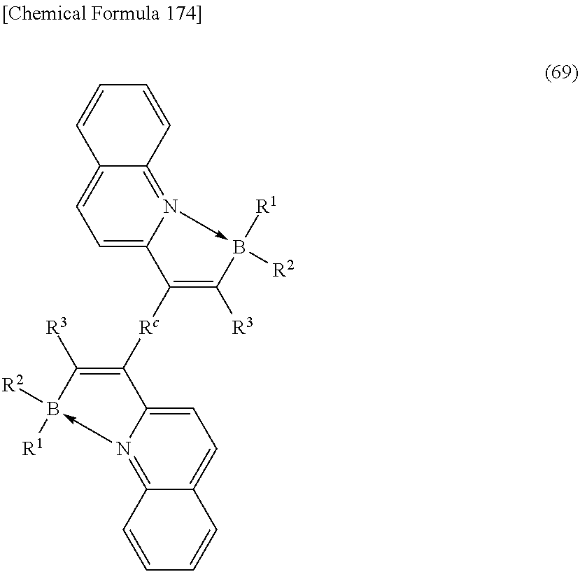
C1=C2N(->B([R1])([R2])C([R3])=C2[Rc]C2=C([R3])B([R2])([R1])-N3=C4C(=CC=C23)C=CC=C4)=C2C(=C1)C=CC=C2
